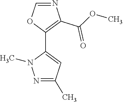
O(C)C(C1=C(C2=CC(C)=NN2C)OC=N1)=O
